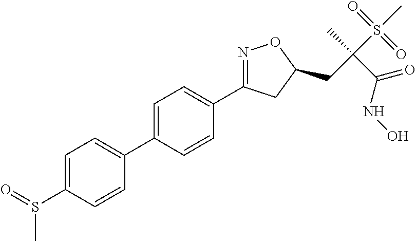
C1=C(C2=CC=C(S(=O)C)C=C2)C=CC(C2=NOC(CC(S(C)(=O)=O)(C)C(NO)=O)C2)=C1
